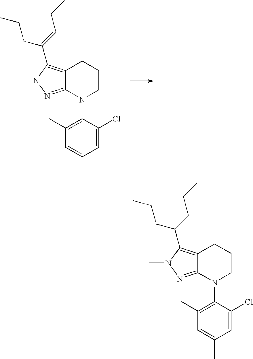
C12=C(C(=CCC)CCC)N(C)N=C1N(C1=C(C)C=C(C)C=C1Cl)CCC2.C12=C(C(CCC)CCC)N(C)N=C1N(C1=C(C)C=C(C)C=C1Cl)CCC2
